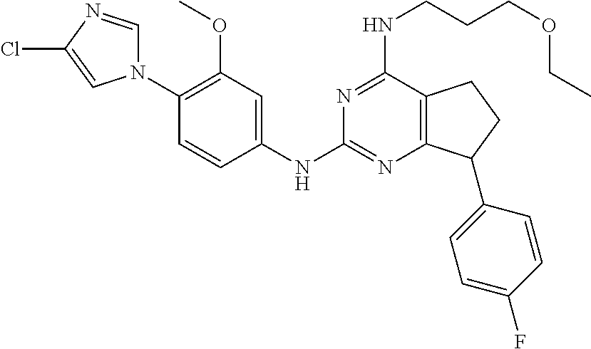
C1(NC2=NC3=C(C(NCCCOCC)=N2)CCC3C2=CC=C(F)C=C2)=CC(OC)=C(N2C=NC(Cl)=C2)C=C1
